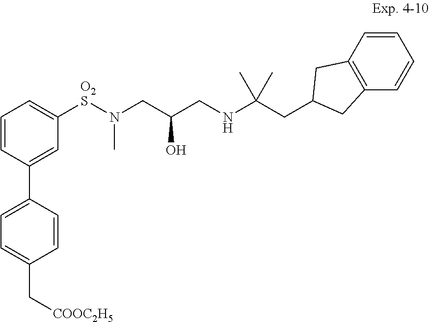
C1=CC(C2=CC=C(C[COOC2H5])C=C2)=CC([O2S]N(CC(CNC(CC2CC3=C(C=CC=C3)C2)(C)C)O)C)=C1
